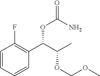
C1=CC=CC(C(C(OCOC)C)OC(=O)N)=C1F
